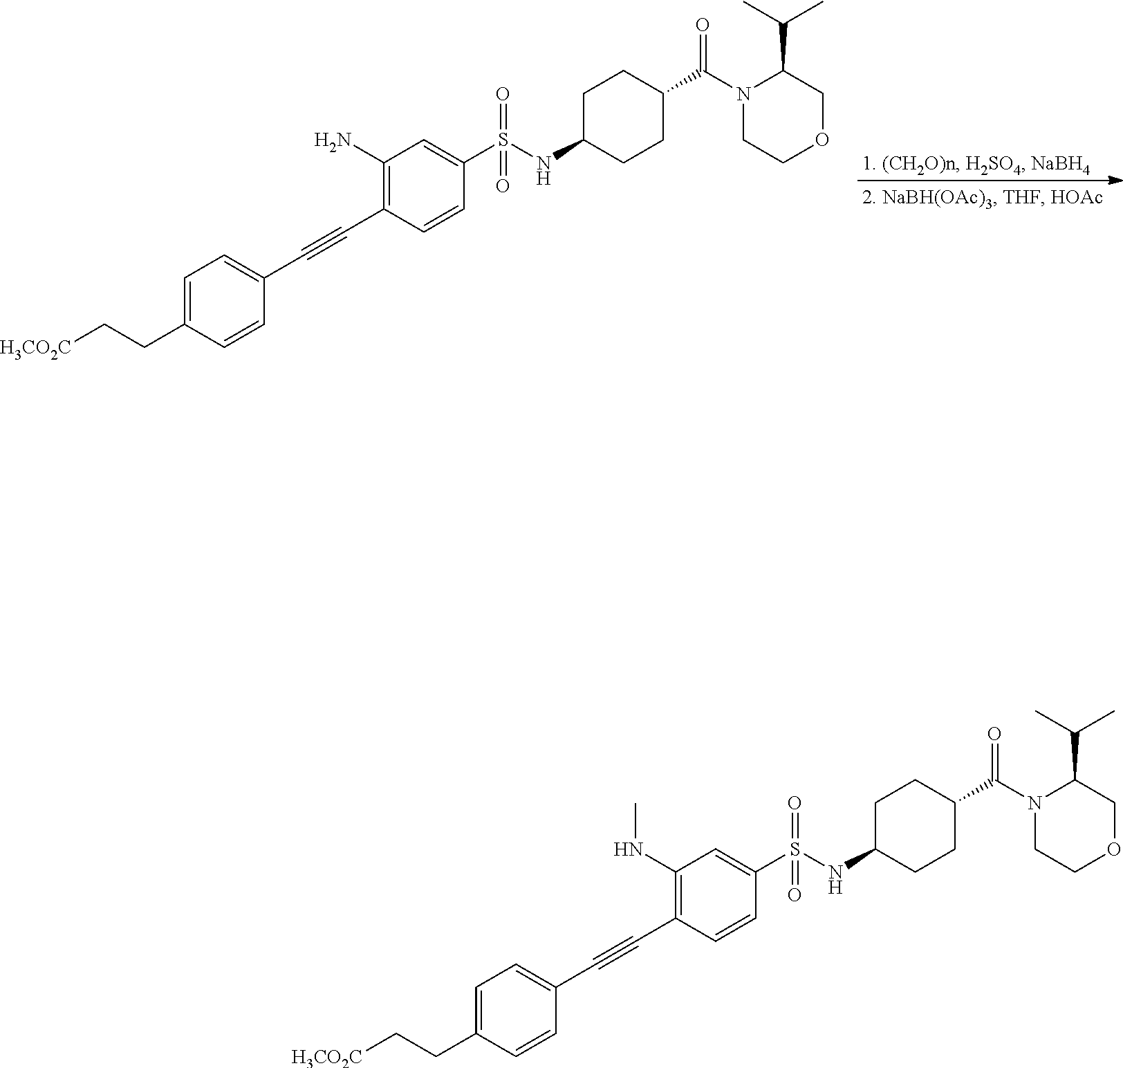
C1(N)=C(C#CC2=CC=C(CC[H3CO2C])C=C2)C=CC(S(NC2CCC(C(N3CCOCC3C(C)C)=O)CC2)(=O)=O)=C1.C1(NC)=C(C#CC2=CC=C(CC[H3CO2C])C=C2)C=CC(S(NC2CCC(C(N3CCOCC3C(C)C)=O)CC2)(=O)=O)=C1
